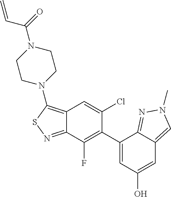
C12=C(N3CCN(C(C=C)=O)CC3)SN=C1C(F)=C(C1=CC(O)=CC3=CN(C)N=C13)C(Cl)=C2
